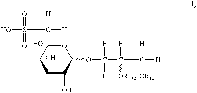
C1(O)C(O)C(O)C(OC([H])([H])C([OR102])([H])C([OR101])([H])[H])OC1C([H])([H])S(O)(=O)=O
